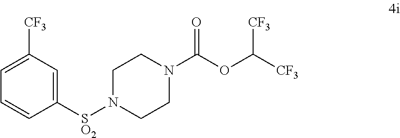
N1(C(OC([CF3])[CF3])=O)CCN([SO2]C2=CC([CF3])=CC=C2)CC1
